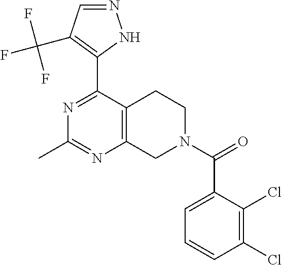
N1=C(C2=C(C(F)(F)F)C=NN2)C2=C(N=C1C)CN(C(=O)C1=CC=CC(Cl)=C1Cl)CC2
